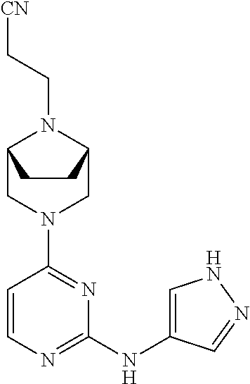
C1=CN=C(NC2=CNN=C2)N=C1N1CC2N(CC[CN])C(C1)CC2
